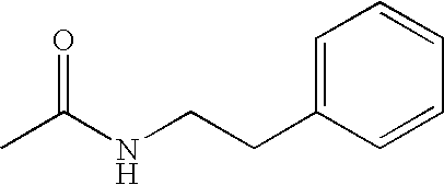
CC(NCCC1=CC=CC=C1)=O
